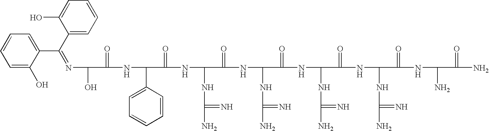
N(C(O)C(=O)NC(C1=CC=CC=C1)C(=O)NC(NC(N)=N)C(=O)NC(NC(N)=N)C(=O)NC(NC(N)=N)C(=O)NC(NC(N)=N)C(=O)NC(N)C(=O)N)=C(C1=CC=CC=C1O)C1=CC=CC=C1O
